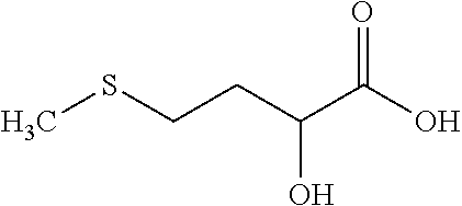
CSCCC(C(O)=O)O
